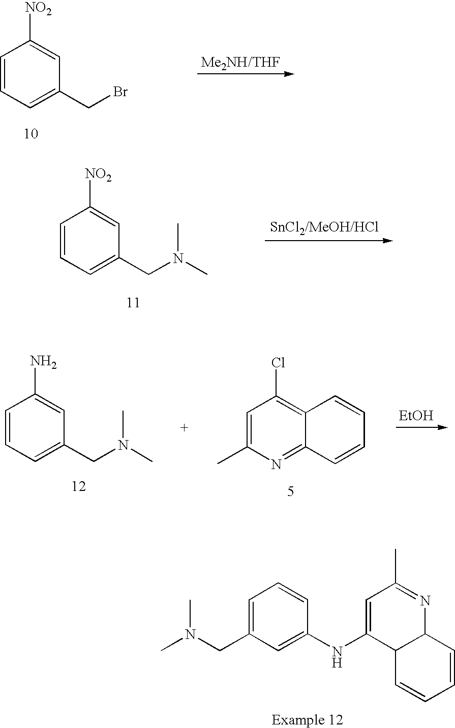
C1=CC=C(CBr)C=C1[NO2].C1=CC=C(CN(C)C)C=C1[NO2].[EtOH].C1=C(C)N=C2C(=C1Cl)C=CC=C2.C1=CC=C(CN(C)C)C=C1N.CN(CC1=CC=CC(NC2=CC(C)=NC3C2C=CC=C3)=C1)C
